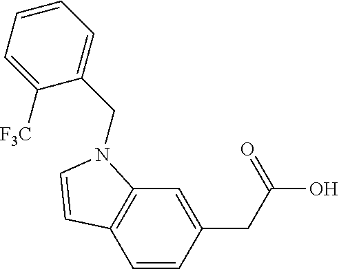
C1=CC(CC(O)=O)=CC2=C1C=CN2CC1=CC=CC=C1[F3C]
